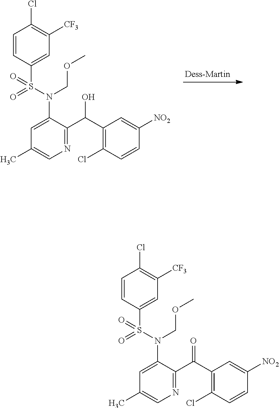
C1=CC(S(N(COC)C2=CC(C)=CN=C2C(C2=C(Cl)C=CC([NO2])=C2)O)(=O)=O)=CC([CF3])=C1Cl.C1=CC(S(N(COC)C2=CC(C)=CN=C2C(C2=C(Cl)C=CC([NO2])=C2)=O)(=O)=O)=CC([CF3])=C1Cl
